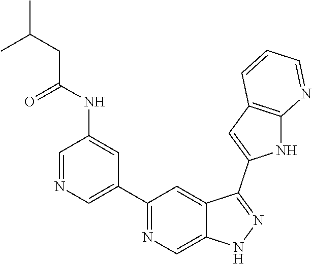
C1(C2=CN=CC(NC(CC(C)C)=O)=C2)=NC=C2C(=C1)C(C1=CC3=C(N1)N=CC=C3)=NN2
